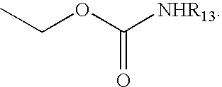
C(OC([NHR13])=O)C
